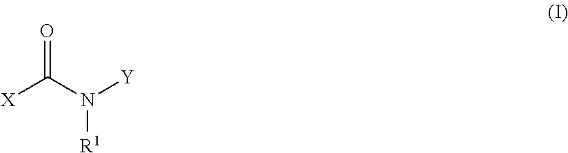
[X]C(N([Y])[R1])=O
